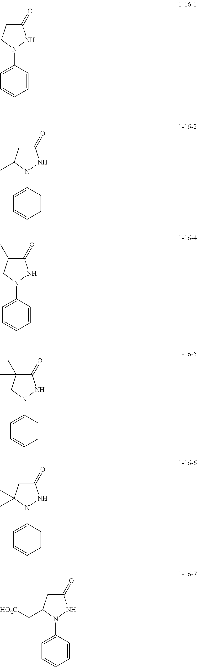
C1(=O)CCN(C2=CC=CC=C2)N1.C1(=O)CC(C)N(C2=CC=CC=C2)N1.C1(=O)C(C)CN(C2=CC=CC=C2)N1.C1(=O)C(C)(C)CN(C2=CC=CC=C2)N1.C1(=O)CC(C)(C)N(C2=CC=CC=C2)N1.C1(=O)CC(C[HO2C])N(C2=CC=CC=C2)N1
